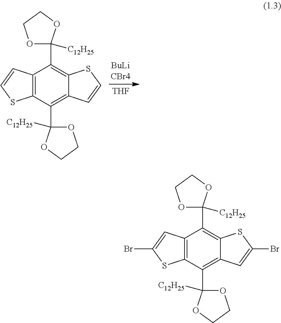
[THF].C12=C(C(C3([C12H25])OCCO3)=C3C(=C1C1([C12H25])OCCO1)SC=C3)SC=C2.C12=C(C(C3([C12H25])OCCO3)=C3C(=C1C1([C12H25])OCCO1)SC(Br)=C3)SC(Br)=C2
